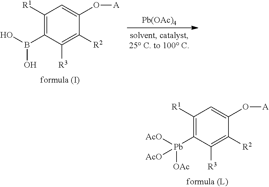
C1([R1])=C(B(O)O)C([R3])=C([R2])C(O[A])=C1.[Pb(OAc)4].C1([R1])=C([Pb]([AcO])([OAc])[AcO])C([R3])=C([R2])C(O[A])=C1
